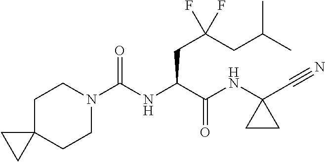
C1C2(CCN(C(NC(C(NC3(C#N)CC3)=O)CC(CC(C)C)(F)F)=O)C1)CC2
